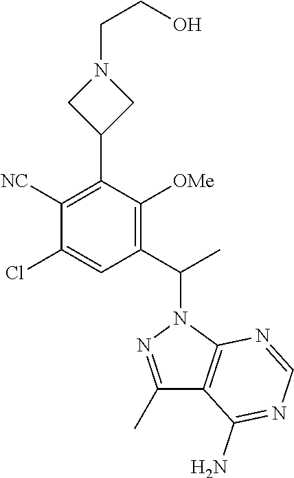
C1([NC])=C(C2CN(CCO)C2)C([OMe])=C(C(C)N2N=C(C)C3=C2N=CN=C3N)C=C1Cl
